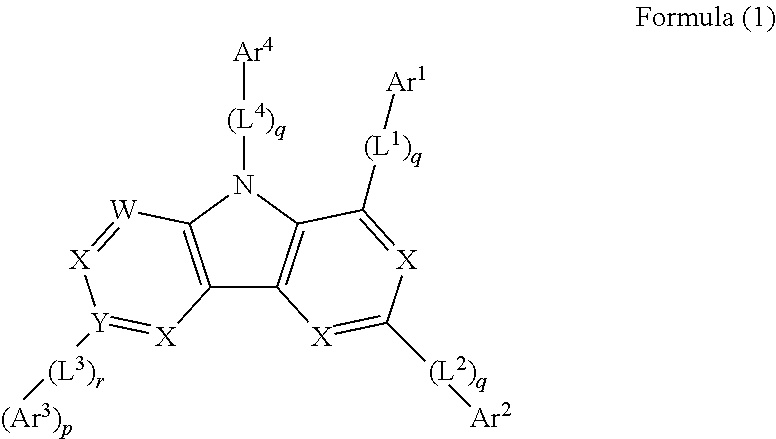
C12=C(N([(L4)q][Ar4])C3=C1[X]=C([(L2)q][Ar2])[X]=C3[(L1)q][Ar1])[W]=[X][Y]([(L3)r][(Ar3)p])=[X]2
